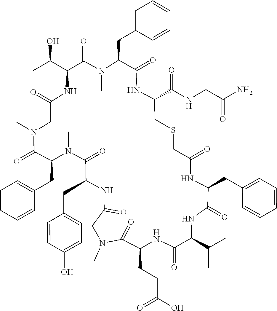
C1(=O)C(C(C)C)NC(=O)C(CC2=CC=CC=C2)NC(=O)CSCC(C(=O)NCC(=O)N)NC(=O)C(CC2=CC=CC=C2)N(C)C(=O)C(C(C)O)NC(=O)CN(C)C(=O)C(CC2=CC=CC=C2)N(C)C(=O)C(CC2=CC=C(O)C=C2)NC(=O)CN(C)C(=O)C(CCC(=O)O)N1
